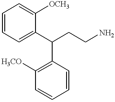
C1=C(C(CCN)C2=C([H3CO])C=CC=C2)C([OCH3])=CC=C1
